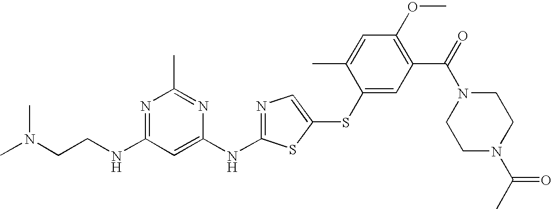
N1=C(NCCN(C)C)C=C(NC2=NC=C(SC3=CC(C(=O)N4CCN(C(C)=O)CC4)=C(OC)C=C3C)S2)N=C1C
